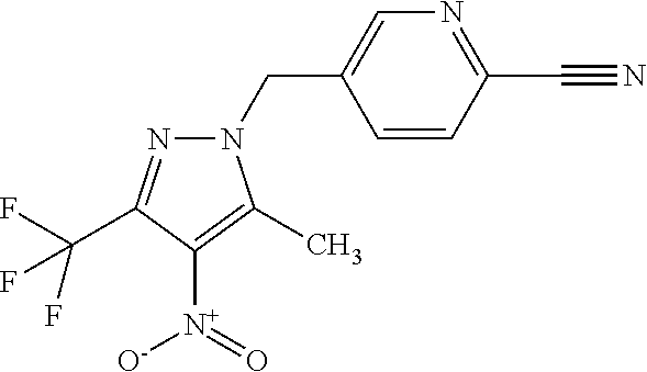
N1=C(C#N)C=CC(CN2N=C(C(F)(F)F)C([N+]([O-])=O)=C2C)=C1
